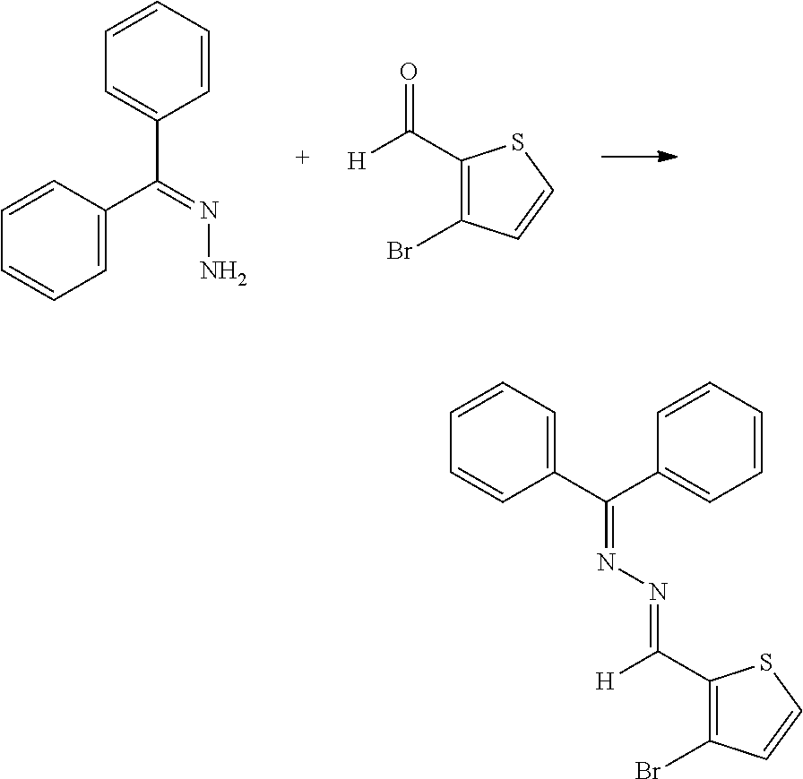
C1=CC(C(=NN)C2=CC=CC=C2)=CC=C1.C1(C([H])=O)=C(Br)C=CS1.C1(C([H])=NN=C(C2=CC=CC=C2)C2=CC=CC=C2)=C(Br)C=CS1
